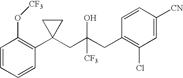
C1=CC(C2(CC(CC3=C(Cl)C=C([CN])C=C3)([CF3])O)CC2)=C(O[CF3])C=C1
